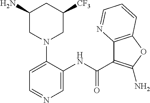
C1(N)CN(C2=CC=NC=C2NC(=O)C2=C(N)OC3=C2N=CC=C3)CC([CF3])C1
